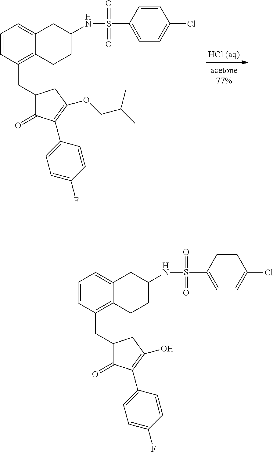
C1(=O)C(C2=CC=C(F)C=C2)=C(OCC(C)C)CC1CC1=C2C(=CC=C1)CC(NS(C1=CC=C(Cl)C=C1)(=O)=O)CC2.C1(=O)C(C2=CC=C(F)C=C2)=C(O)CC1CC1=C2C(=CC=C1)CC(NS(C1=CC=C(Cl)C=C1)(=O)=O)CC2
